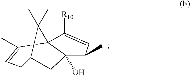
C1C2CC3(O)C(C(C)=C1)(C2(C)C)C([R10])=CC3C
